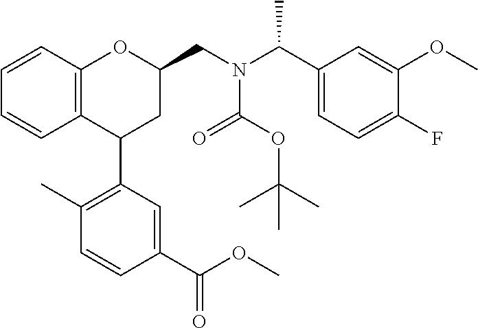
C12=C(C=CC=C1)OC(CN(C(C1=CC=C(F)C(OC)=C1)C)C(OC(C)(C)C)=O)CC2C1=C(C)C=CC(C(OC)=O)=C1
